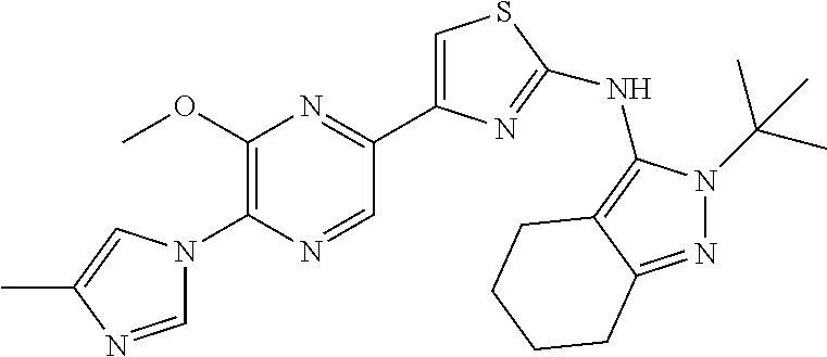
C1=NC(C)=CN1C1=C(OC)N=C(C2=CSC(NC3=C4C(=NN3C(C)(C)C)CCCC4)=N2)C=N1
